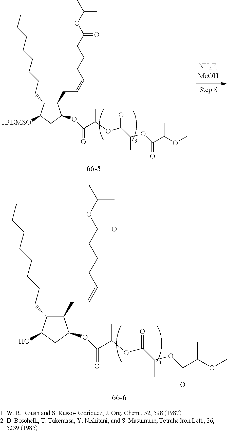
C1(CCCCCCCC)C(O)CC(OC(C(OC(C(OC(C(C)OC)=O)C)=O)C)=O)C1CC=CCCCC(OC(C)C)=O.C1(CCCCCCCC)C([TBDMSO])CC(OC(C(OC(C(OC(C(C)OC)=O)C)=O)C)=O)C1CC=CCCCC(OC(C)C)=O
